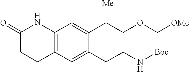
C1(=O)CCC2=C(N1)C=C(C(COC[OMe])[Me])C(CCN[Boc])=C2
